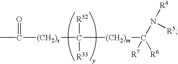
CC([(CH2)x]C([(CH2)m]C([R7])([R6])N([R4])[R5])([R32])[R33])=O
